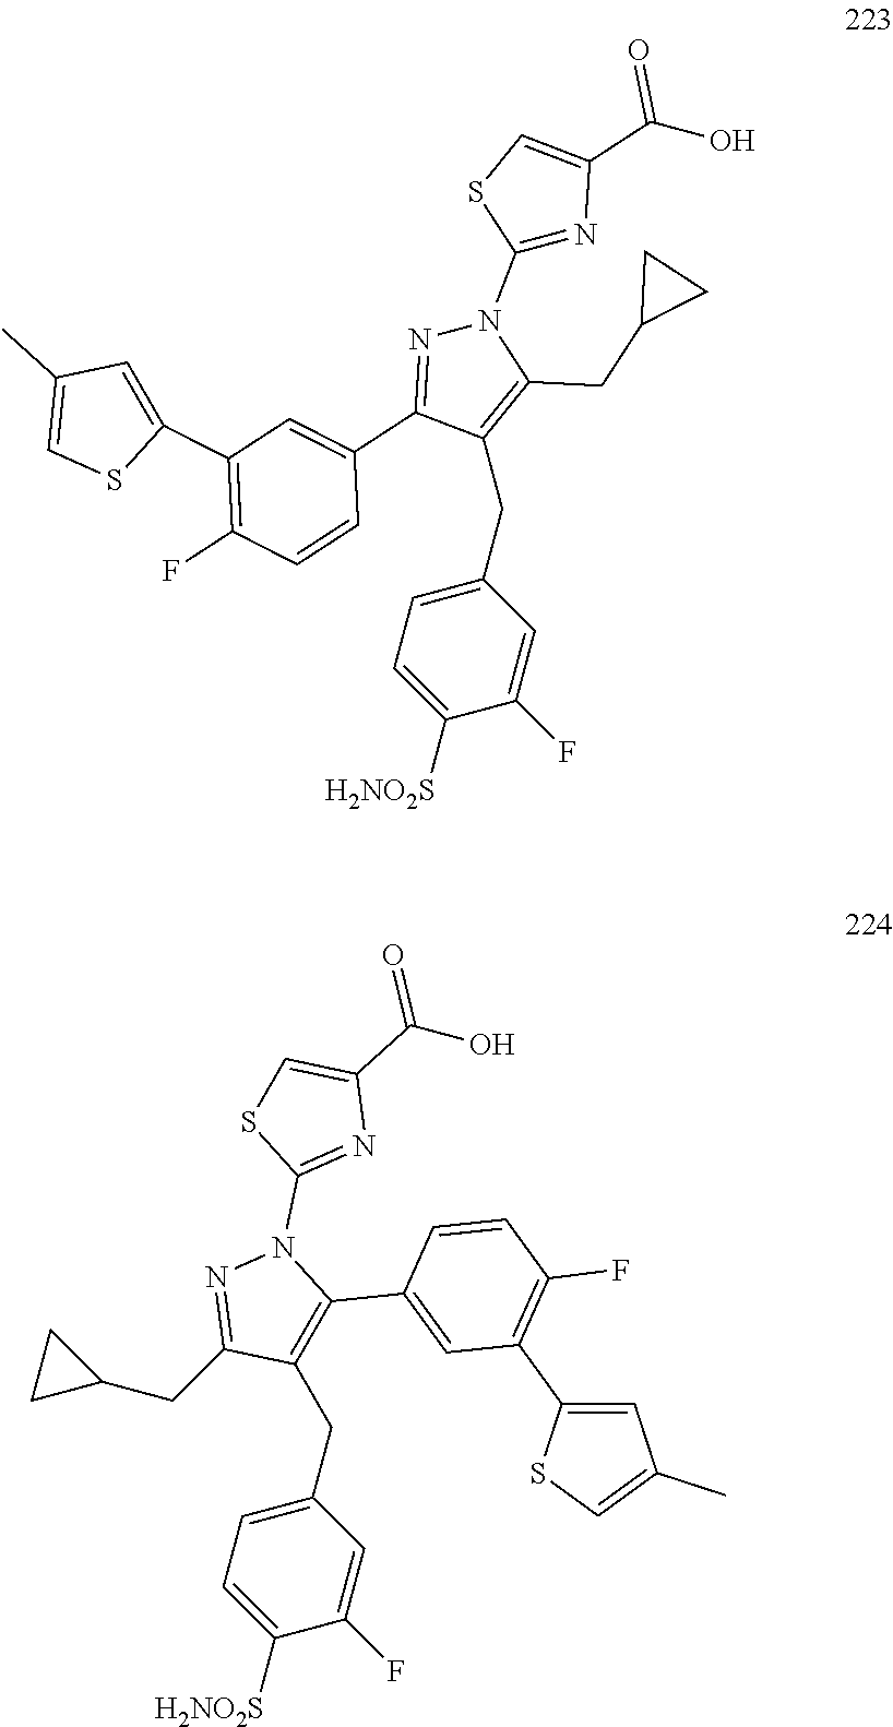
C1(CC2=CC=C([H2NO2S])C(F)=C2)=C(CC2CC2)N(C2=NC(C(O)=O)=CS2)N=C1C1=CC(C2=CC(C)=CS2)=C(F)C=C1.C(C1=CC=C([H2NO2S])C(F)=C1)C1=C(C2=CC(C3=CC(C)=CS3)=C(F)C=C2)N(C2=NC(C(O)=O)=CS2)N=C1CC1CC1
